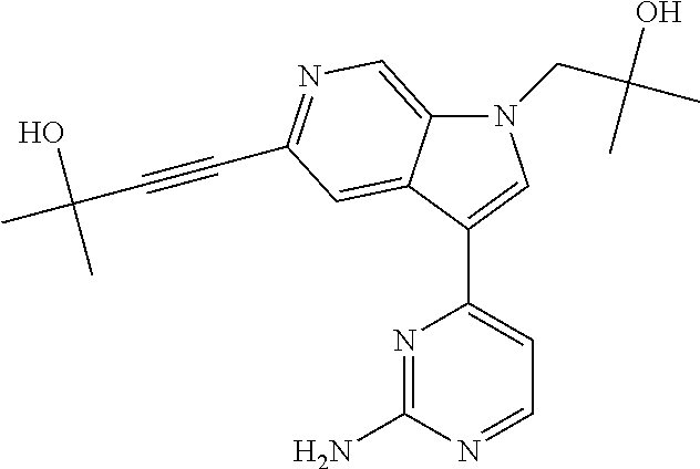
N1(CC(O)(C)C)C2=CN=C(C#CC(O)(C)C)C=C2C(C2=CC=NC(N)=N2)=C1
